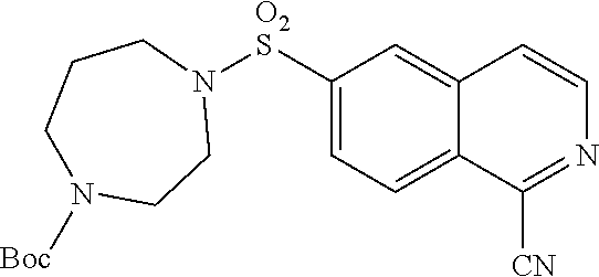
C1([O2S]N2CCCN([Boc])CC2)=CC=C2C(=C1)C=CN=C2[CN]
